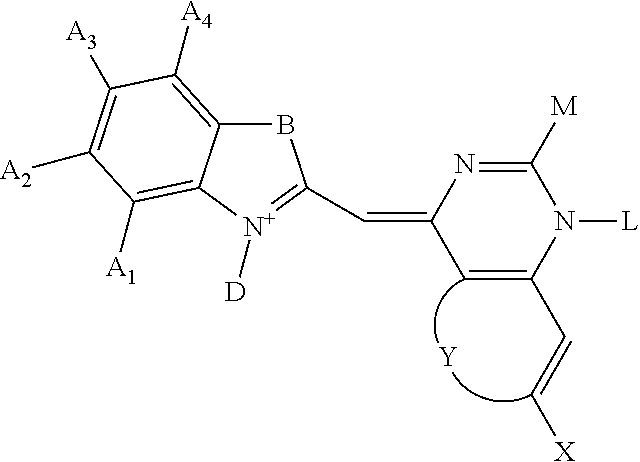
B1C2=C([A4])C([A3])=C([A2])C([A1])=C2[N+]([D])=C1C=C1C=C(C=C[X])N([L])C([M])=N1.[Y]
